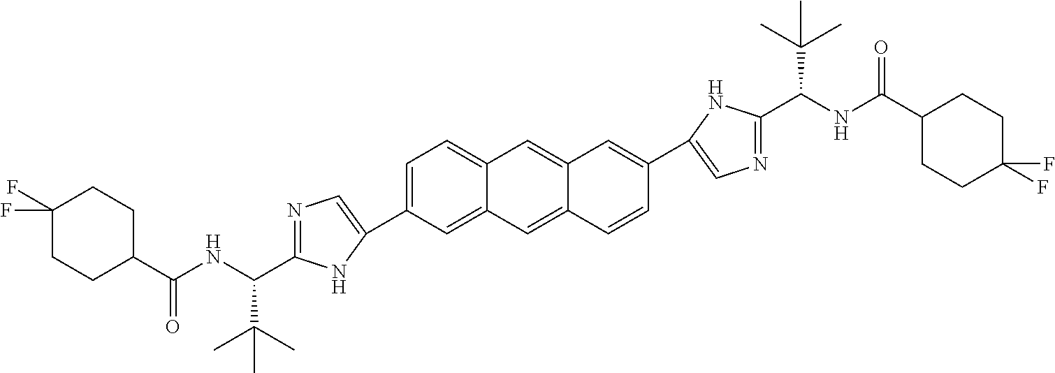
C(NC(C1CCC(F)(F)CC1)=O)(C(C)(C)C)C1=NC=C(C2=CC3=CC4=CC=C(C5=CN=C(C(NC(C6CCC(F)(F)CC6)=O)C(C)(C)C)N5)C=C4C=C3C=C2)N1
